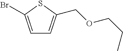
C1=C(Br)SC(COCCC)=C1
